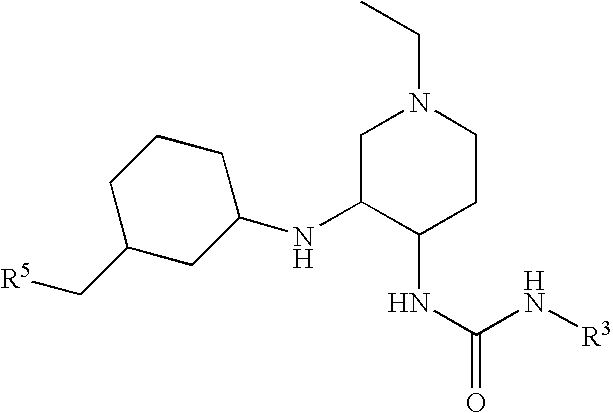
C1C(NC2CCCC(C[R5])C2)C(NC(N[R3])=O)CCN1CC
